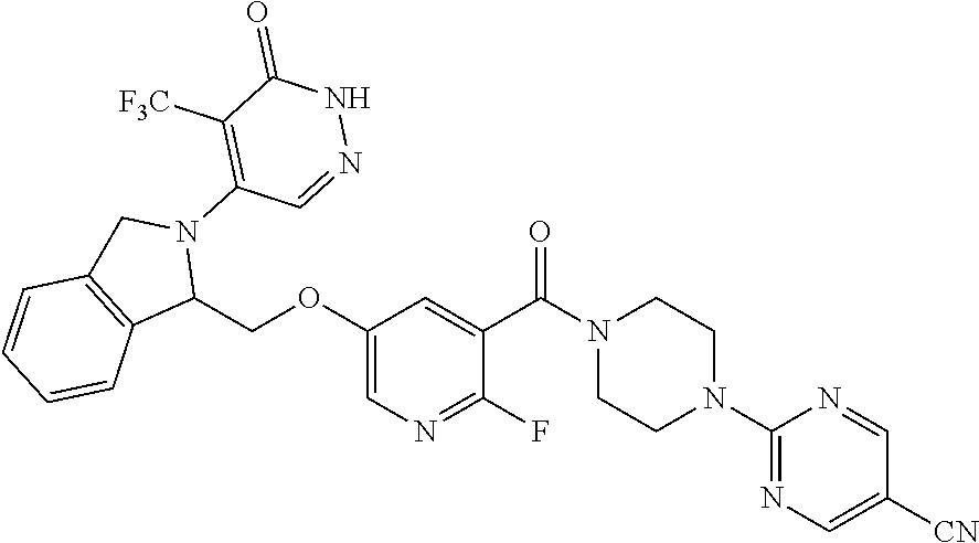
C1(OCC2N(C3=C([F3C])C(=O)NN=C3)CC3=C2C=CC=C3)=CN=C(F)C(C(=O)N2CCN(C3=NC=C([CN])C=N3)CC2)=C1
